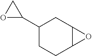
C1(C2CO2)CCC2C(C1)O2
